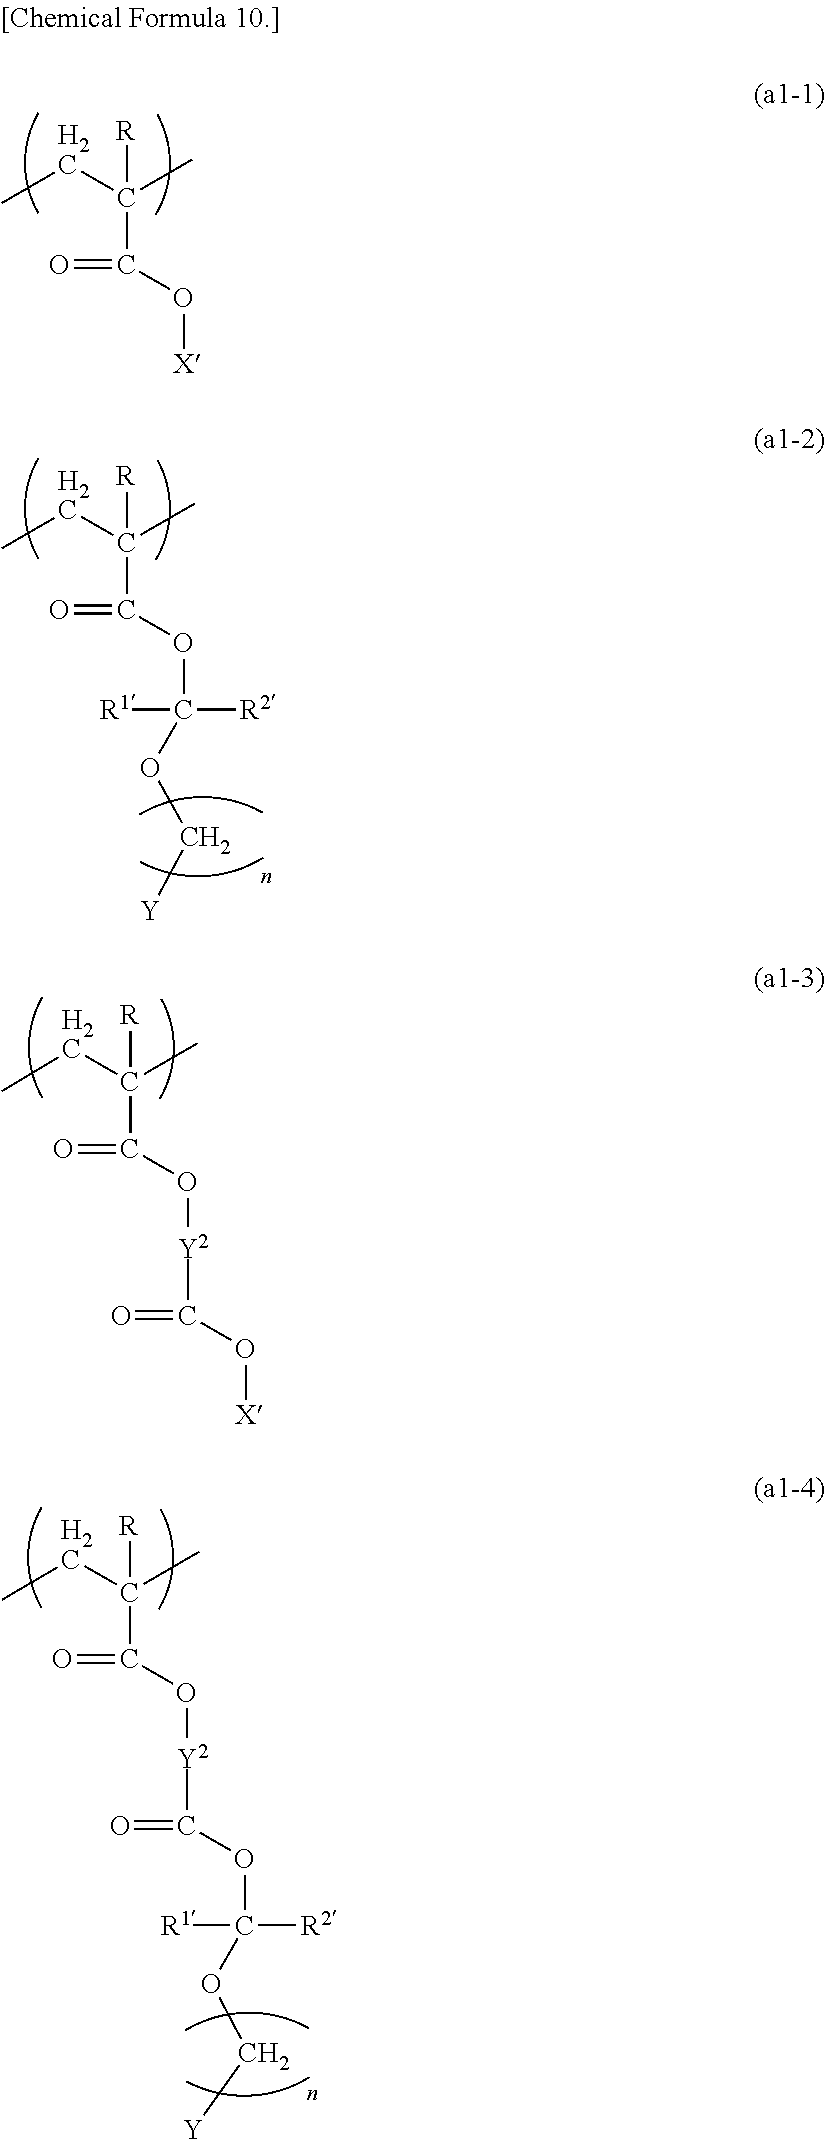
CCC(C)(C(=O)O[X])[R].CCC(C)(C(=O)OC([R2])([R1])OC[Y])[R].CCC(C)(C(=O)O[Y2]C(=O)O[X])[R].CCC(C)(C(=O)O[Y2]C(=O)OC(OC[Y])([R2])[R1])[R]
